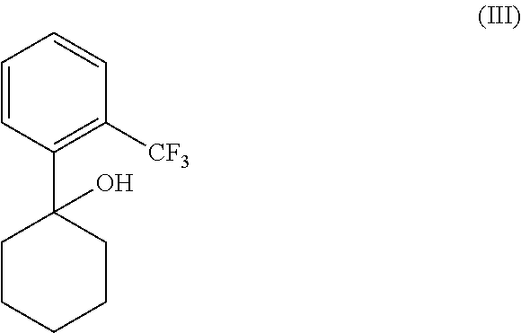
C1=CC([CF3])=C(C2(O)CCCCC2)C=C1
